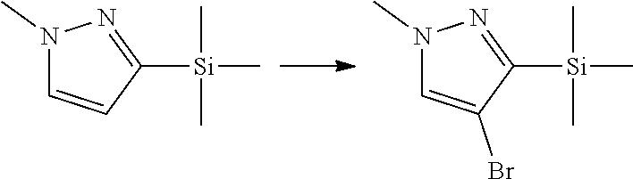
N1(C)C=CC([Si](C)(C)C)=N1.N1(C)C=C(Br)C([Si](C)(C)C)=N1
